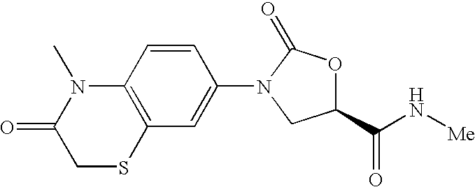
C1=CC2=C(C=C1N1C(=O)OC(C(N[Me])=O)C1)SCC(=O)N2C
